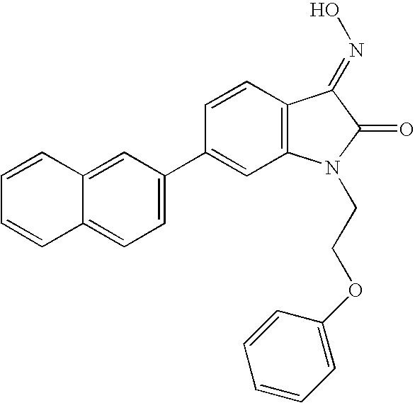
C12=CC(C3=CC4=C(C=C3)C(=NO)C(=O)N4CCOC3=CC=CC=C3)=CC=C1C=CC=C2
